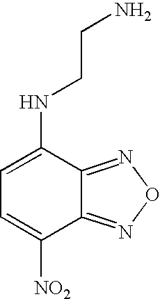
C1=C(NCCN)C2=NON=C2C([NO2])=C1
